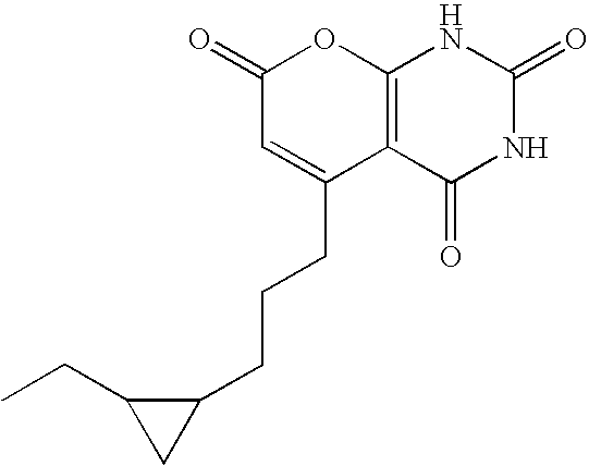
C1(=O)C=C(CCCC2C(CC)C2)C2=C(O1)NC(=O)NC2=O
